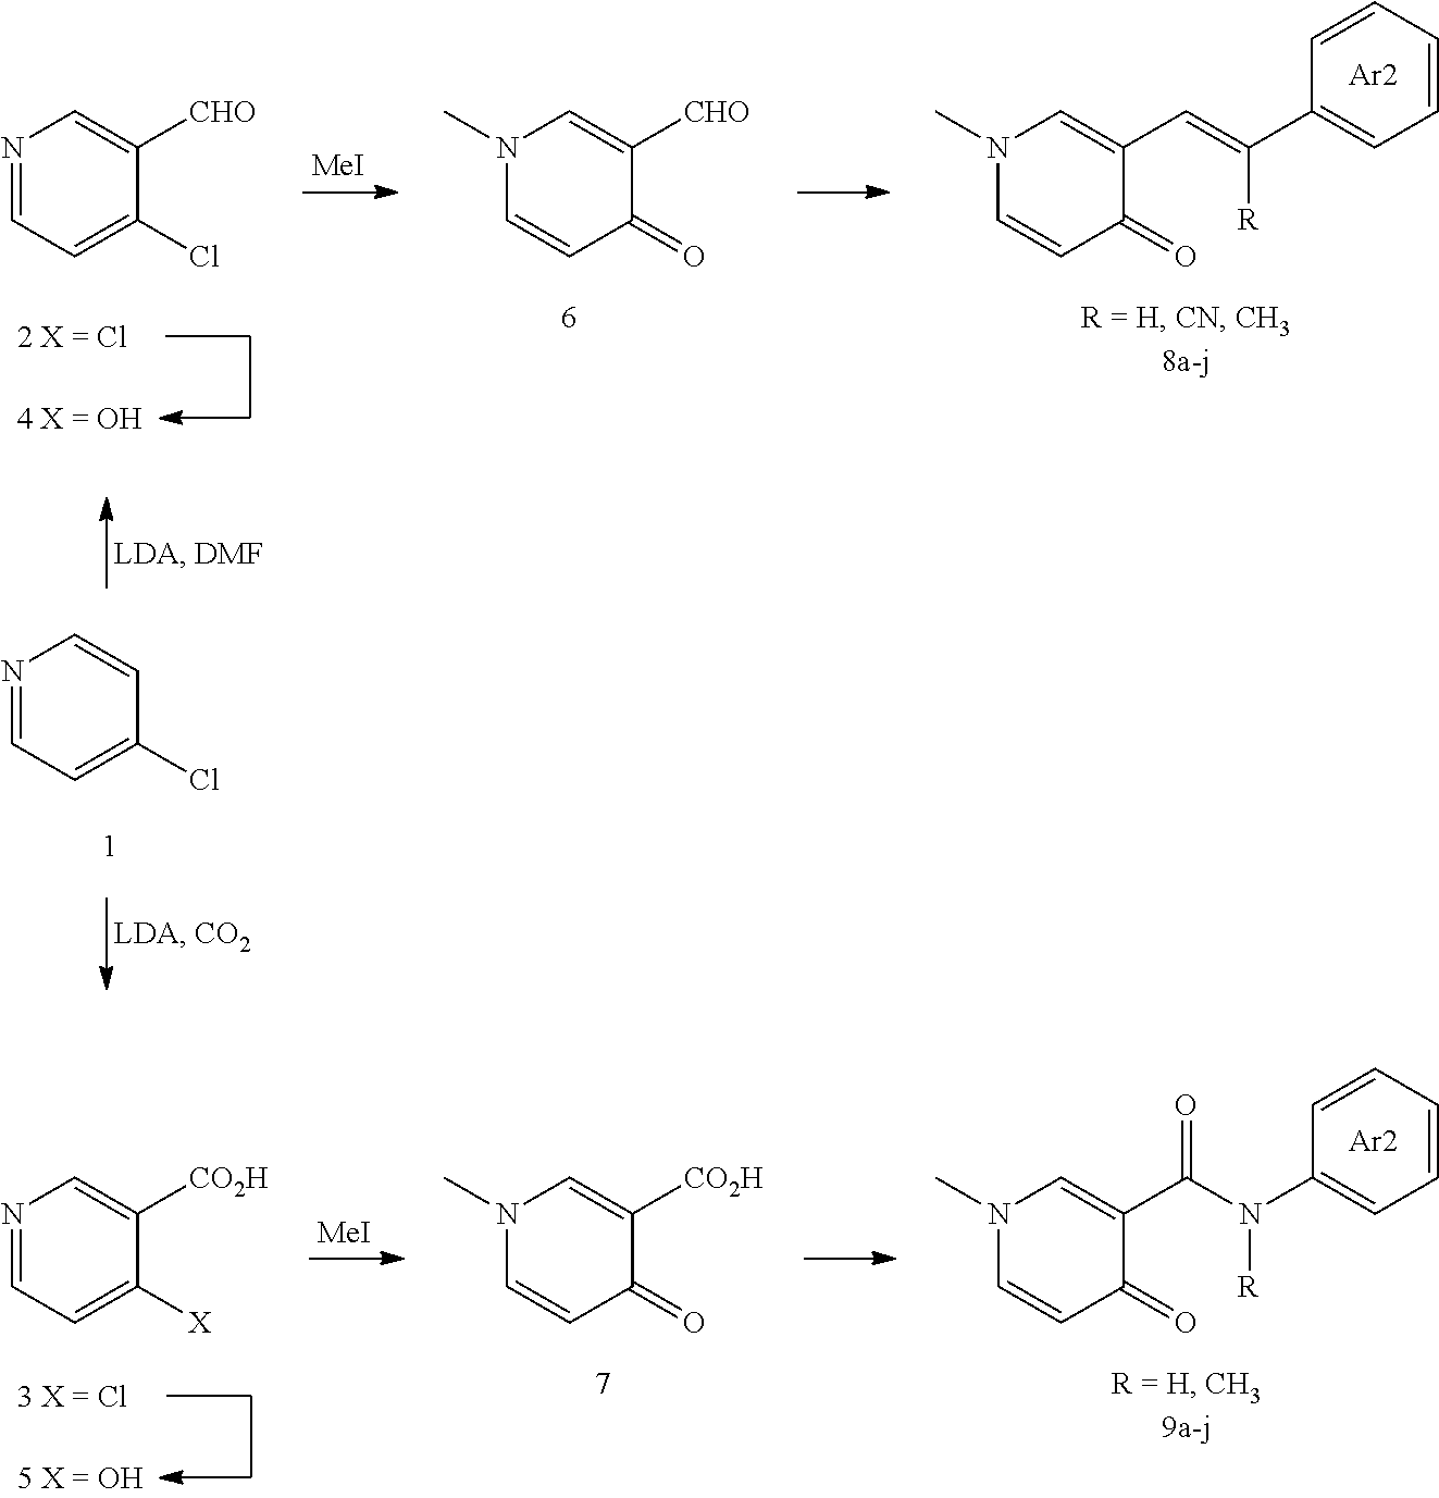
[MeI].N1(C)C=CC(=O)C([CHO])=C1.N1(C)C=CC(=O)C(C=C(C2=CC=CC=C2)[R])=C1.[Ar2].N1=CC=C(Cl)C([CHO])=C1.N1=CC=C(Cl)C=C1.[MeI].N1=CC=C([X])C([CO2H])=C1.N1(C)C=CC(=O)C([CO2H])=C1.N1(C)C=CC(=O)C(C(N(C2=CC=CC=C2)[R])=O)=C1.[Ar2]
